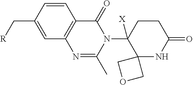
C1=CC(C[R])=CC2=C1C(=O)N(C1([X])C3(NC(=O)CC1)COC3)C(C)=N2
